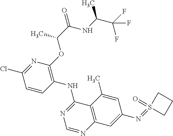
C1=CC(NC2=NC=NC3=C2C(C)=CC(N=S2(=O)CCC2)=C3)=C(OC(C(NC(C(F)(F)F)C)=O)C)N=C1Cl
